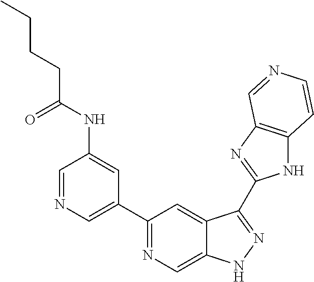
C1=NC=C(C2=NC=C3C(=C2)C(C2=NC4=C(N2)C=CN=C4)=NN3)C=C1NC(=O)CCCC
